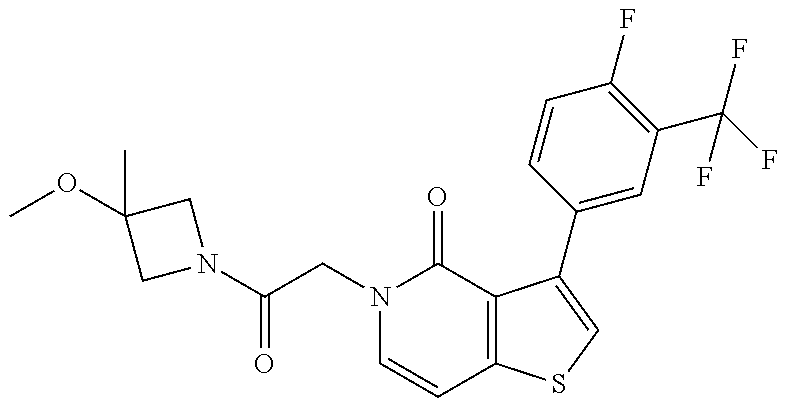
N1(C(CN2C=CC3=C(C2=O)C(C2=CC(C(F)(F)F)=C(F)C=C2)=CS3)=O)CC(C)(OC)C1
